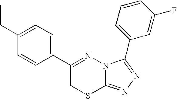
C1=CC(C2=NN3C(=NN=C3C3=CC=CC(F)=C3)SC2)=CC=C1CC
